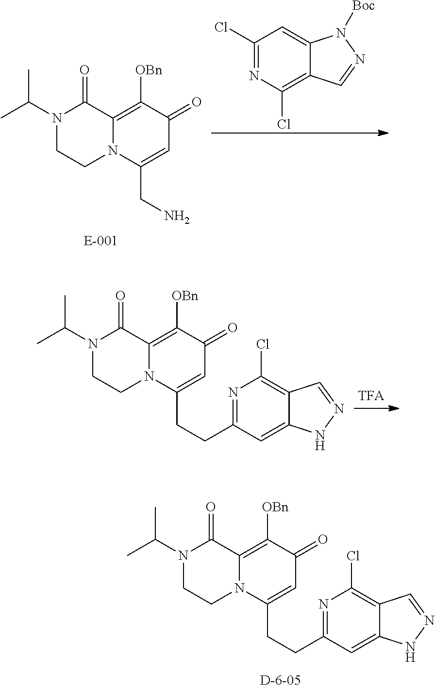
N1(C(C)C)CCN2C(=C([OBn])C(=O)C=C2CN)C1=O.C1(Cl)=NC(Cl)=C2C(=C1)N([Boc])N=C2.N1(C(C)C)CCN2C(=C([OBn])C(=O)C=C2CCC2=NC(Cl)=C3C(=C2)NN=C3)C1=O.N1(C(C)C)CCN2C(=C([OBn])C(=O)C=C2CCC2=NC(Cl)=C3C(=C2)NN=C3)C1=O
